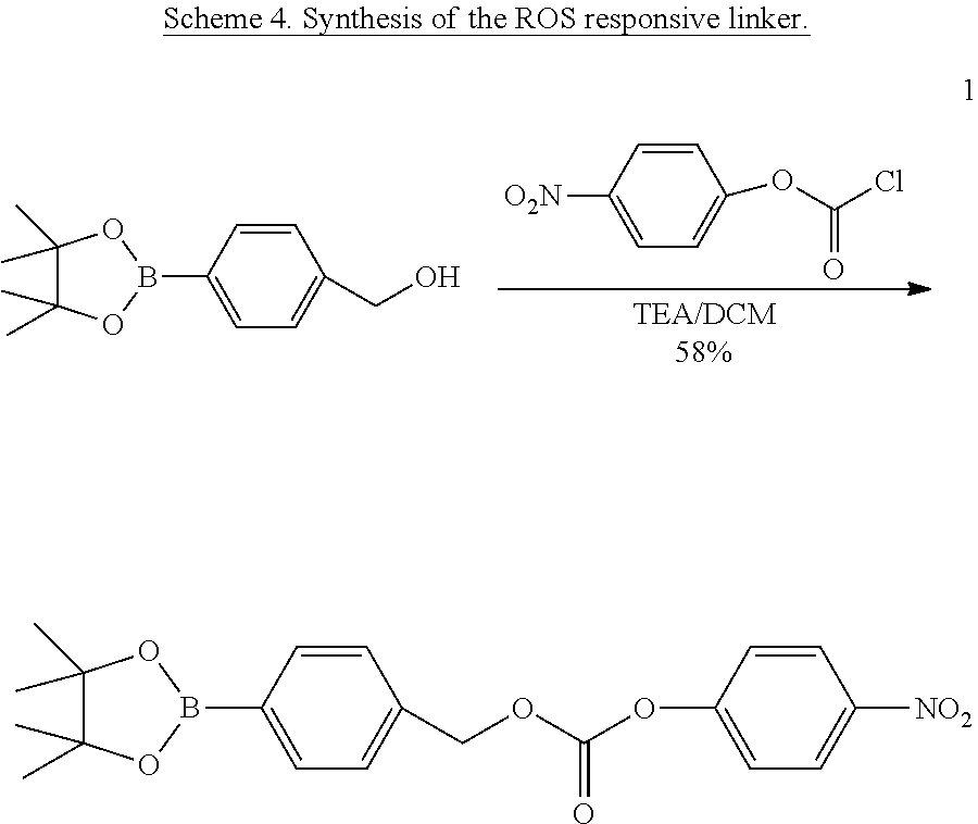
C1(C)(C)C(C)(C)OB(C2=CC=C(CO)C=C2)O1.[O2N]C1=CC=C(OC(Cl)=O)C=C1.C1(C)(C)C(C)(C)OB(C2=CC=C(COC(OC3=CC=C([NO2])C=C3)=O)C=C2)O1
